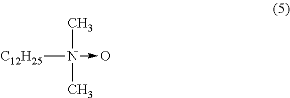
[C12H25]N(C)(C)->O
